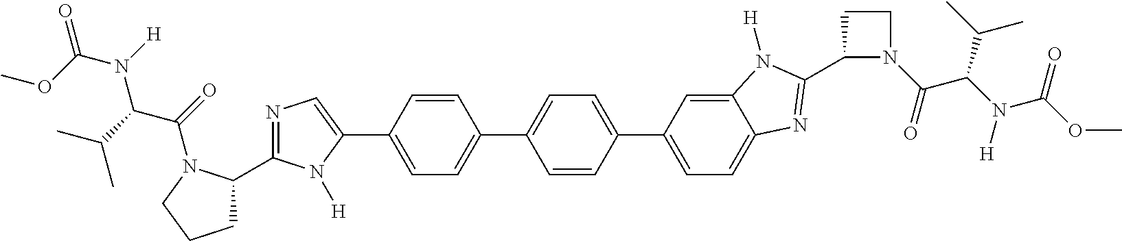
C1(C2CCCN2C(=O)C(C(C)C)N(C(=O)OC)[H])=NC=C(C2=CC=C(C3=CC=C(C4=CC=C5C(=C4)N([H])C(C4N(C(=O)C(N([H])C(OC)=O)C(C)C)CC4)=N5)C=C3)C=C2)N1[H]
